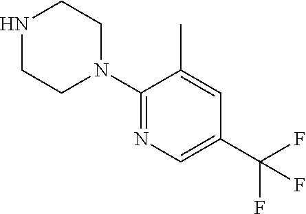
C1(N2CCNCC2)=NC=C(C(F)(F)F)C=C1C
